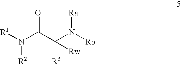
[R1]N(C(C(N([Ra])[Rb])([R3])[Rw])=O)[R2]
